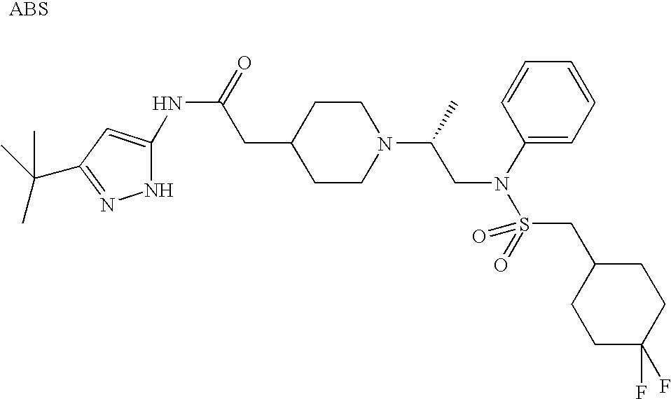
N1C(NC(=O)CC2CCN(C(C)CN(S(=O)(CC3CCC(F)(F)CC3)=O)C3=CC=CC=C3)CC2)=CC(C(C)(C)C)=N1
